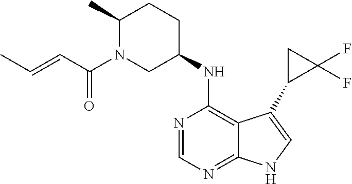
C12=NC=NC(NC3CCC(C)N(C(C=CC)=O)C3)=C1C(C1C(F)(F)C1)=CN2
